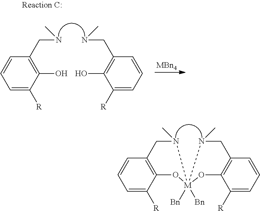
C1N(C)[M]2([Bn])([Bn])(N(C)CC3=C(C([R])=CC=C3)O2)OC2=C1C=CC=C2[R].C(NC)C1=C(O)C([R])=CC=C1.N(CC1=C(O)C([R])=CC=C1)C.[MBn4]
